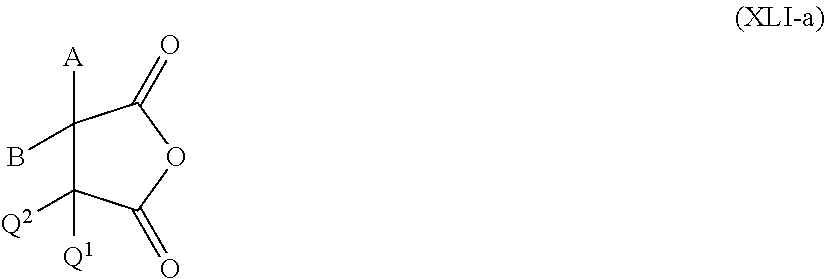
C1(B)([A])C([Q2])([Q1])C(=O)OC1=O
